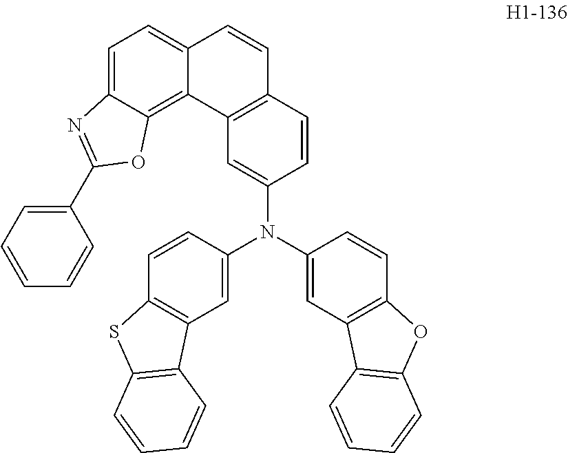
C1(N(C2=CC3=C(C=C2)OC2=C3C=CC=C2)C2=CC3=C(C=C2)SC2=C3C=CC=C2)=CC2=C(C=C1)C=CC1=CC=C3C(=C21)OC(C1=CC=CC=C1)=N3
